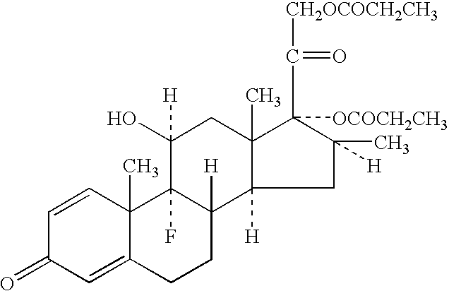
C1C(C)([H])C(C(=O)[CH2OCOCH2CH3])([OCOCH2CH3])C2(C)C1([H])C1([H])C(F)(C(O)([H])C2)C2(C)C(=CC(=O)C=C2)CC1
